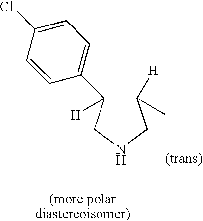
C1=CC(Cl)=CC=C1C1([H])C([H])(C)CNC1
